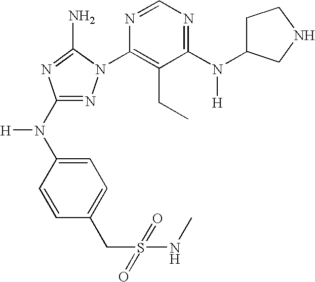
N1=C(N(C2=CC=C(CS(=O)(=O)NC)C=C2)[H])N=C(N)N1C1=C(CC)C(N(C2CCNC2)[H])=NC=N1
